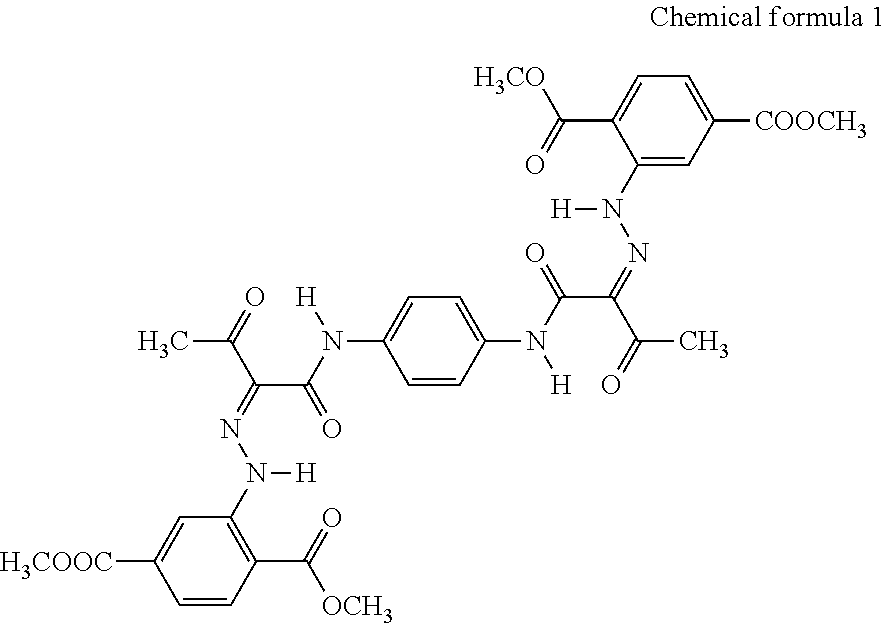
C1(C(=O)[OCH3])=C(N(N=C(C(=O)C)C(N([H])C2=CC=C(N(C(=O)C(=NN(C3=CC([COOCH3])=CC=C3C(=O)[H3CO])[H])C(=O)C)[H])C=C2)=O)[H])C=C([H3COOC])C=C1
